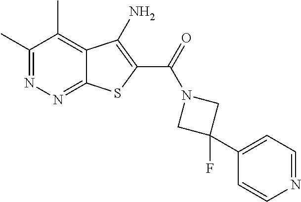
C1(C)=NN=C2C(=C1C)C(N)=C(C(=O)N1CC(C3=CC=NC=C3)(F)C1)S2
